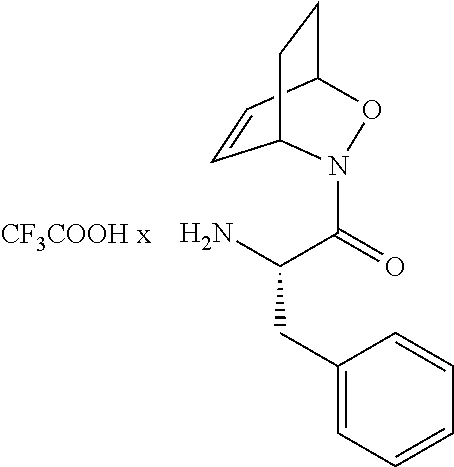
NC(C(=O)N1C2C=CC(CC2)O1)CC1=CC=CC=C1
